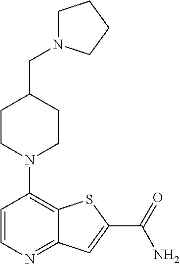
C1=CN=C2C(=C1N1CCC(CN3CCCC3)CC1)SC(C(=O)N)=C2
